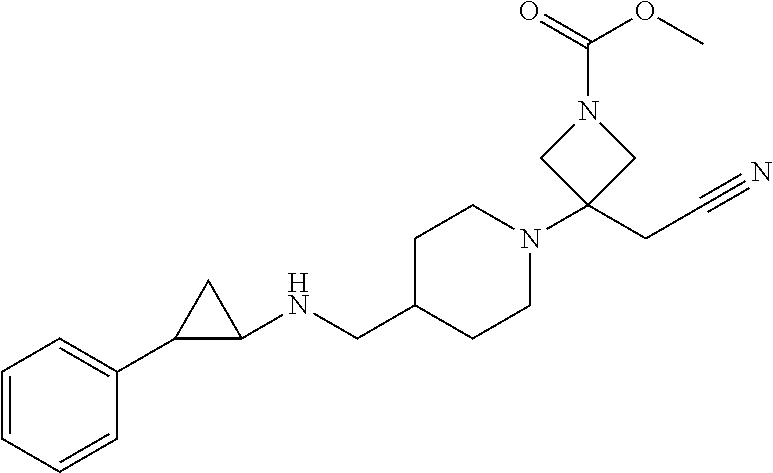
C1(NCC2CCN(C3(CC#N)CN(C(OC)=O)C3)CC2)CC1C1=CC=CC=C1
